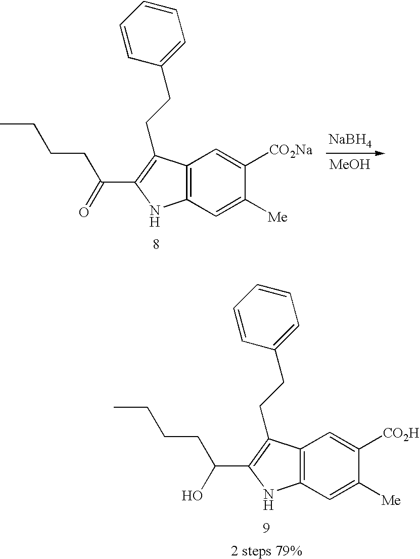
C12=C(C=C([Me])C([CO2H])=C1)NC(C(CCCC)O)=C2CCC1=CC=CC=C1.C12=C(C=C([Me])C([CO2Na])=C1)NC(C(CCCC)=O)=C2CCC1=CC=CC=C1.[NaBH4].[MeOH]
